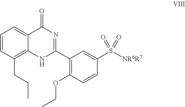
C1=CC(CCC)=C2C(=C1)C(=O)N=C(C1=C(OCC)C=CC(S([NR6R7])(=O)=O)=C1)N2
